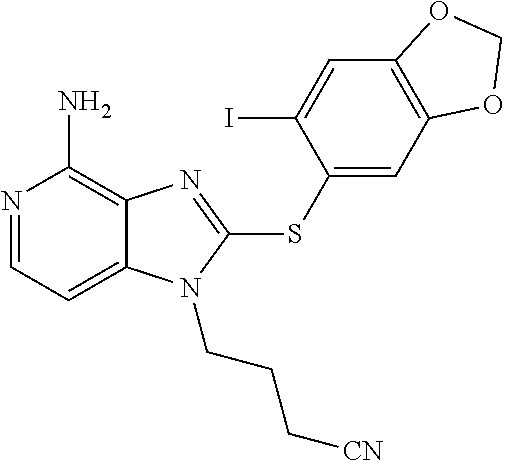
N1=CC=C2C(=C1N)N=C(SC1=CC3=C(C=C1I)OCO3)N2CCC[CN]
